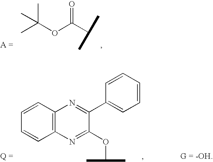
CC(OC(C(C)C)=O)(C)C.C1=CC2=C(C=C1)N=C(OC(C)C)C(C1=CC=CC=C1)=N2
